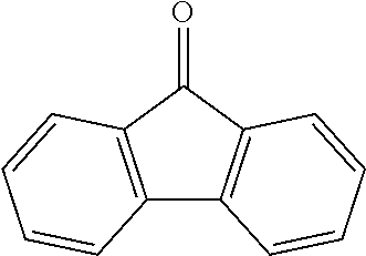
C12=C(C(=O)C3=C1C=CC=C3)C=CC=C2
